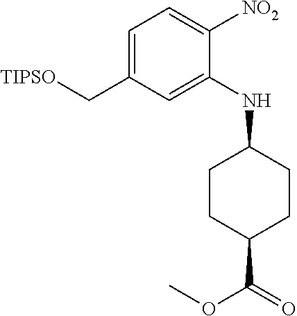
C1=C(C[TIPSO])C=C(NC2CCC(C(=O)OC)CC2)C([NO2])=C1
